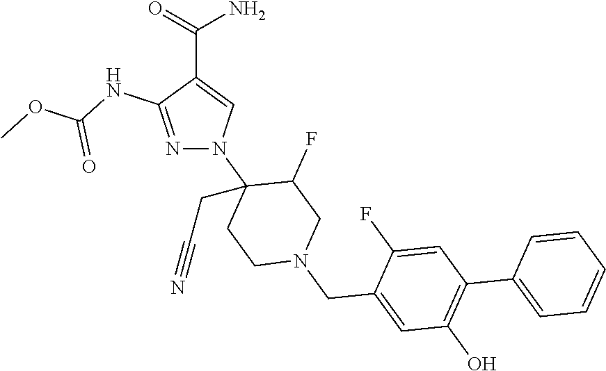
N1=C(NC(OC)=O)C(C(=O)N)=CN1C1(CC#N)CCN(CC2=CC(O)=C(C3=CC=CC=C3)C=C2F)CC1F
